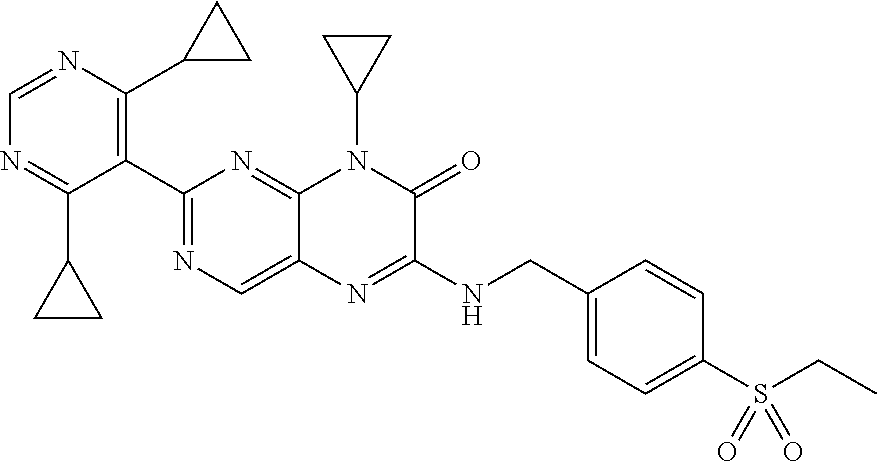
C1=NC(C2CC2)=C(C2=NC=C3C(=N2)N(C2CC2)C(=O)C(NCC2=CC=C(S(CC)(=O)=O)C=C2)=N3)C(C2CC2)=N1
